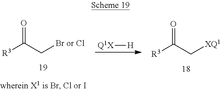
O=C(C[Br or Cl])[R3].[Q1X][H].O=C(C[XQ1])[R3]
